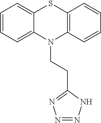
C1=CC=C2C(=C1)SC1=C(N2CCC2=NN=NN2)C=CC=C1
